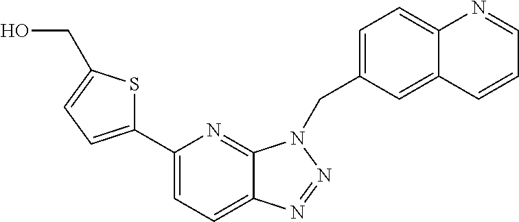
C1(C2=CC=C(CO)S2)=CC=C2C(=N1)N(CC1=CC=C3C(=C1)C=CC=N3)N=N2
